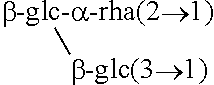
[b-glc(31)][b-glc-a-rha(21)]
